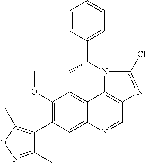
C1(OC)=C(C2=C(C)ON=C2C)C=C2C(=C1)C1=C(C=N2)N=C(Cl)N1C(C1=CC=CC=C1)C
